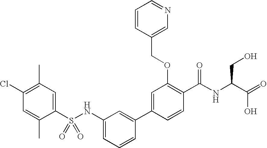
C1(Cl)=C(C)C=C(S(NC2=CC=CC(C3=CC(OCC4=CN=CC=C4)=C(C(NC(C(=O)O)CO)=O)C=C3)=C2)(=O)=O)C(C)=C1
